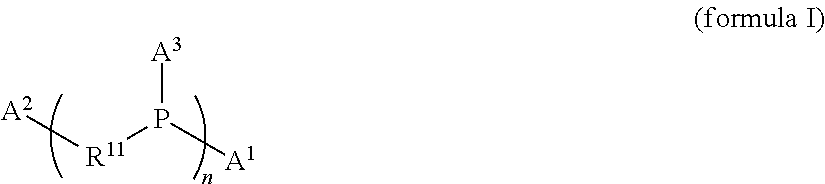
[A2][R11]P([A1])[A3]
